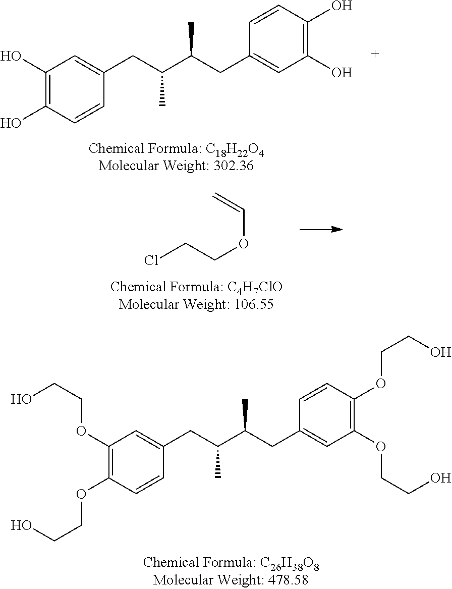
C1(O)=C(O)C=CC(CC(C(CC2=CC(O)=C(O)C=C2)C)C)=C1.C1(OCCO)=C(OCCO)C=CC(CC(C(CC2=CC(OCCO)=C(OCCO)C=C2)C)C)=C1.ClCCOC=C
